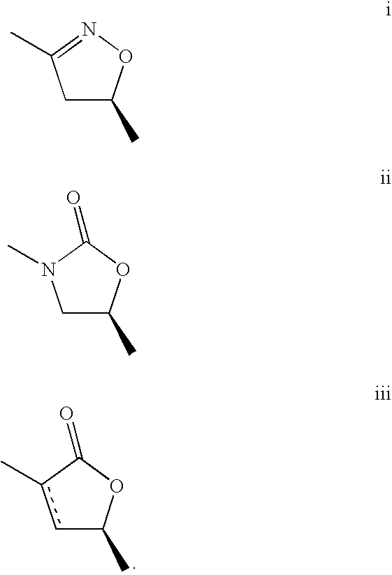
c1c(C)C(=O)OC1C.C1C(C)OC(=O)N1C.C1C(C)ON=C1C
